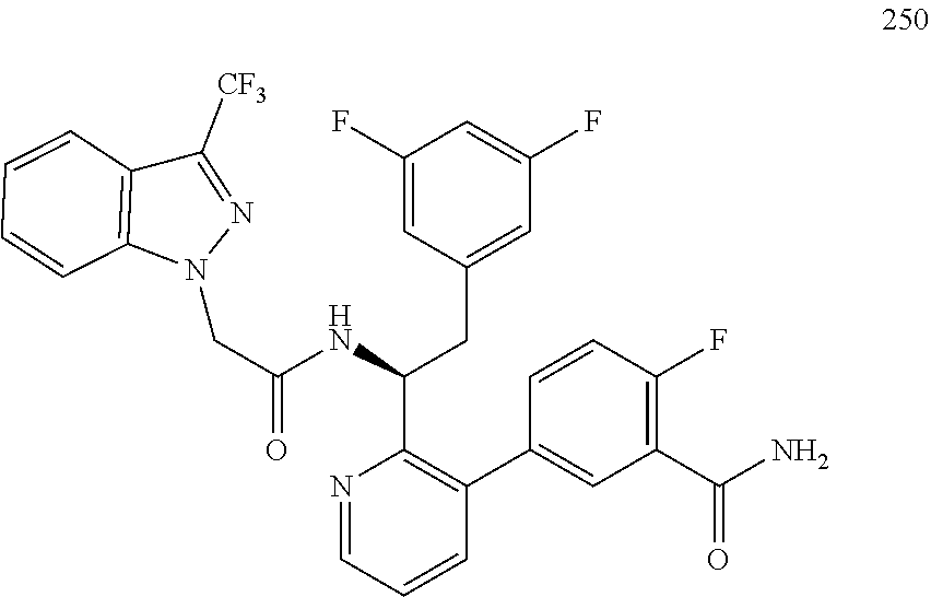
N1=CC=CC(C2=CC(C(N)=O)=C(F)C=C2)=C1C(NC(CN1N=C([CF3])C2=C1C=CC=C2)=O)CC1=CC(F)=CC(F)=C1
